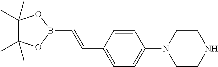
C1(C)(C)C(C)(C)OB(C=CC2=CC=C(N3CCNCC3)C=C2)O1
